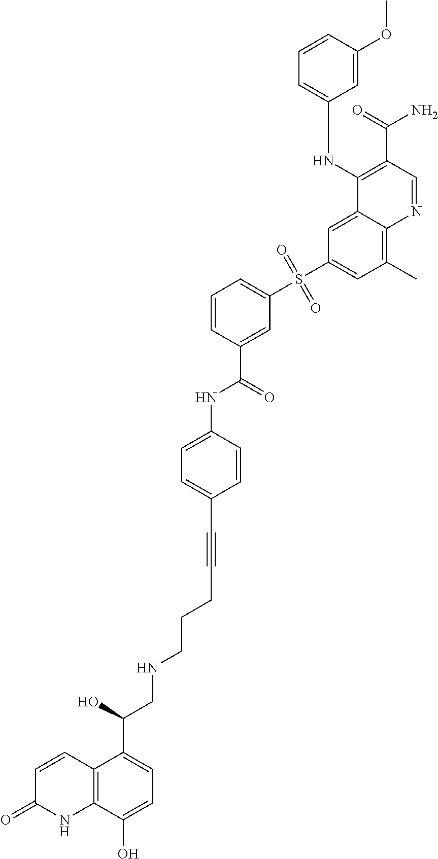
C12=C(C(O)=CC=C1C(O)CNCCCC#CC1=CC=C(NC(C3=CC(S(C4=CC(C)=C5C(=C4)C(NC4=CC=CC(OC)=C4)=C(C(=O)N)C=N5)(=O)=O)=CC=C3)=O)C=C1)NC(=O)C=C2
